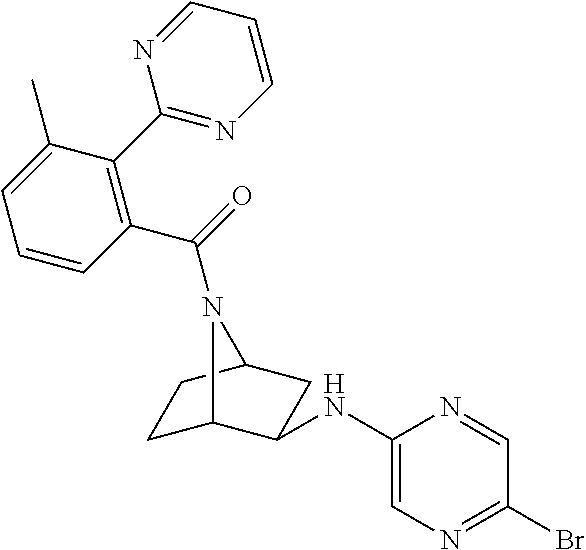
C1C2C(NC3=CN=C(Br)C=N3)CC(C1)N2C(=O)C1=C(C2=NC=CC=N2)C(C)=CC=C1
